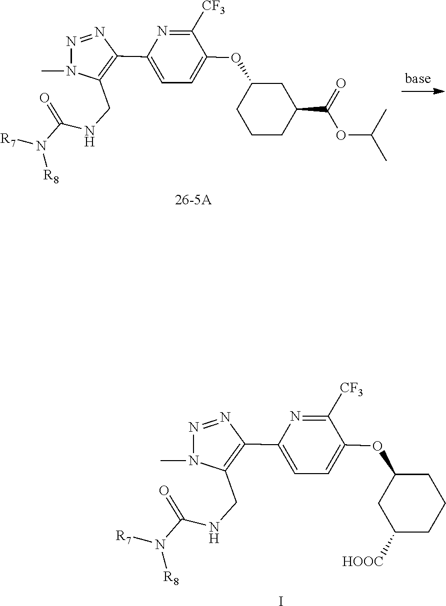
C1(OC2=CC=C(C3=C(CNC(N([R7])[R8])=O)N(C)N=N3)N=C2[CF3])CCCC(C(OC(C)C)=O)C1.[26-5A].C1(OC2=CC=C(C3=C(CNC(N([R7])[R8])=O)N(C)N=N3)N=C2[CF3])CC([HOOC])CCC1.I
